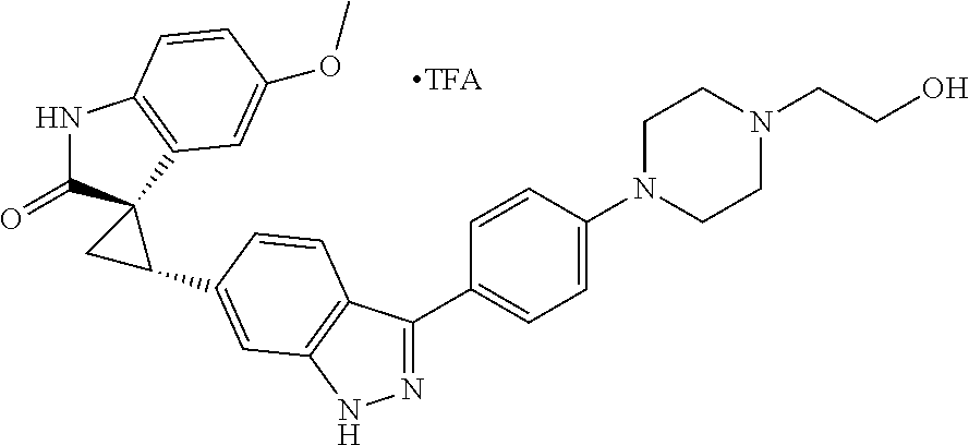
N1=C(C2=CC=C(N3CCN(CCO)CC3)C=C2)C2=C(N1)C=C(C1C3(C(=O)NC4=C3C=C(OC)C=C4)C1)C=C2
